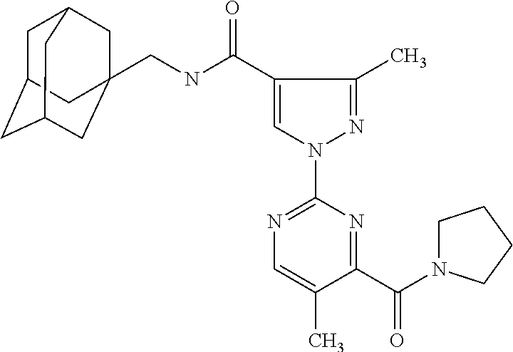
C1C2CC3CC(CNC(=O)C4=CN(C5=NC=C(C)C(C(N6CCCC6)=O)=N5)N=C4C)(CC1C3)C2
